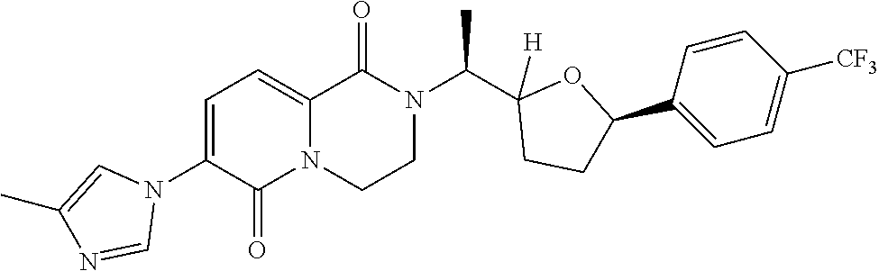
C1(N2C=C(C)N=C2)=CC=C2N(C1=O)CCN(C(C1([H])CCC(C3=CC=C([CF3])C=C3)O1)C)C2=O
